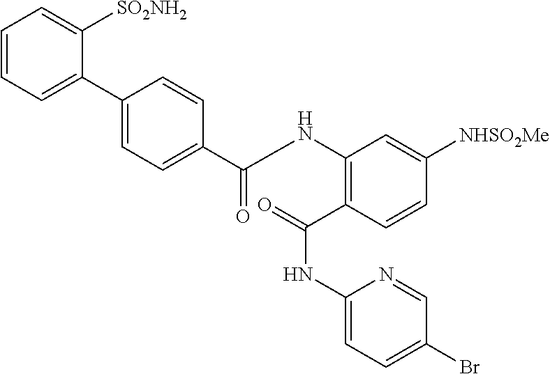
C1(C2=CC=C(C(NC3=C(C(=O)NC4=CC=C(Br)C=N4)C=CC([NHSO2Me])=C3)=O)C=C2)=CC=CC=C1[SO2NH2]
